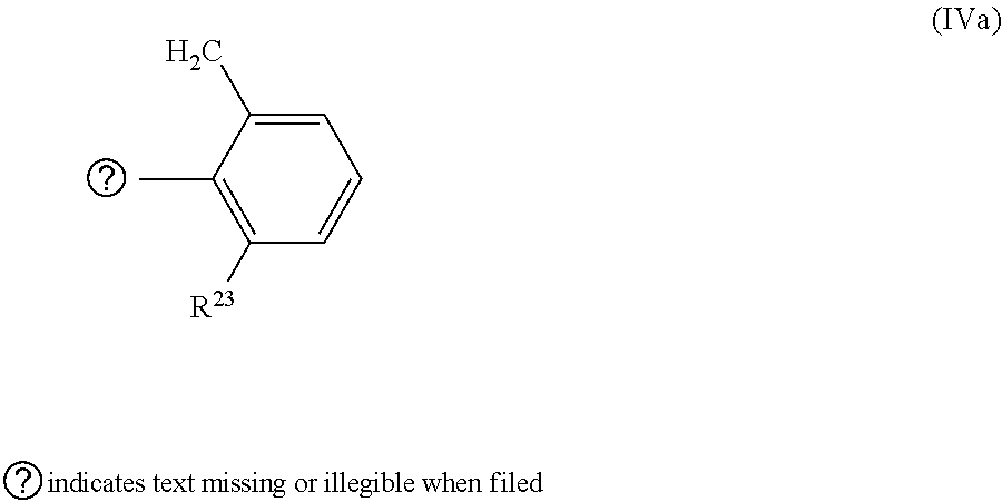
C1(C)=C([R23])C=CC=C1C
